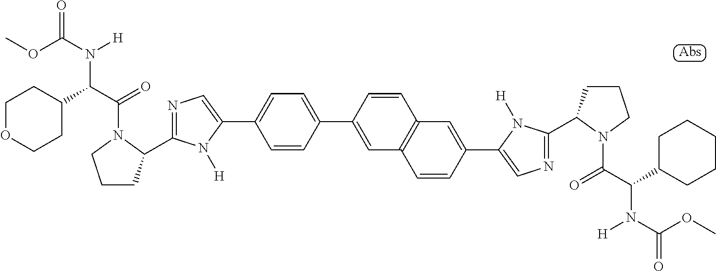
COC(N([H])C(C(=O)N1C(C2=NC=C(C3=CC=C(C4=CC5=C(C=C4)C=C(C4=CN=C(C6CCCN6C(=O)C(N([H])C(=O)OC)C6CCCCC6)N4[H])C=C5)C=C3)N2[H])CCC1)C1CCOCC1)=O
